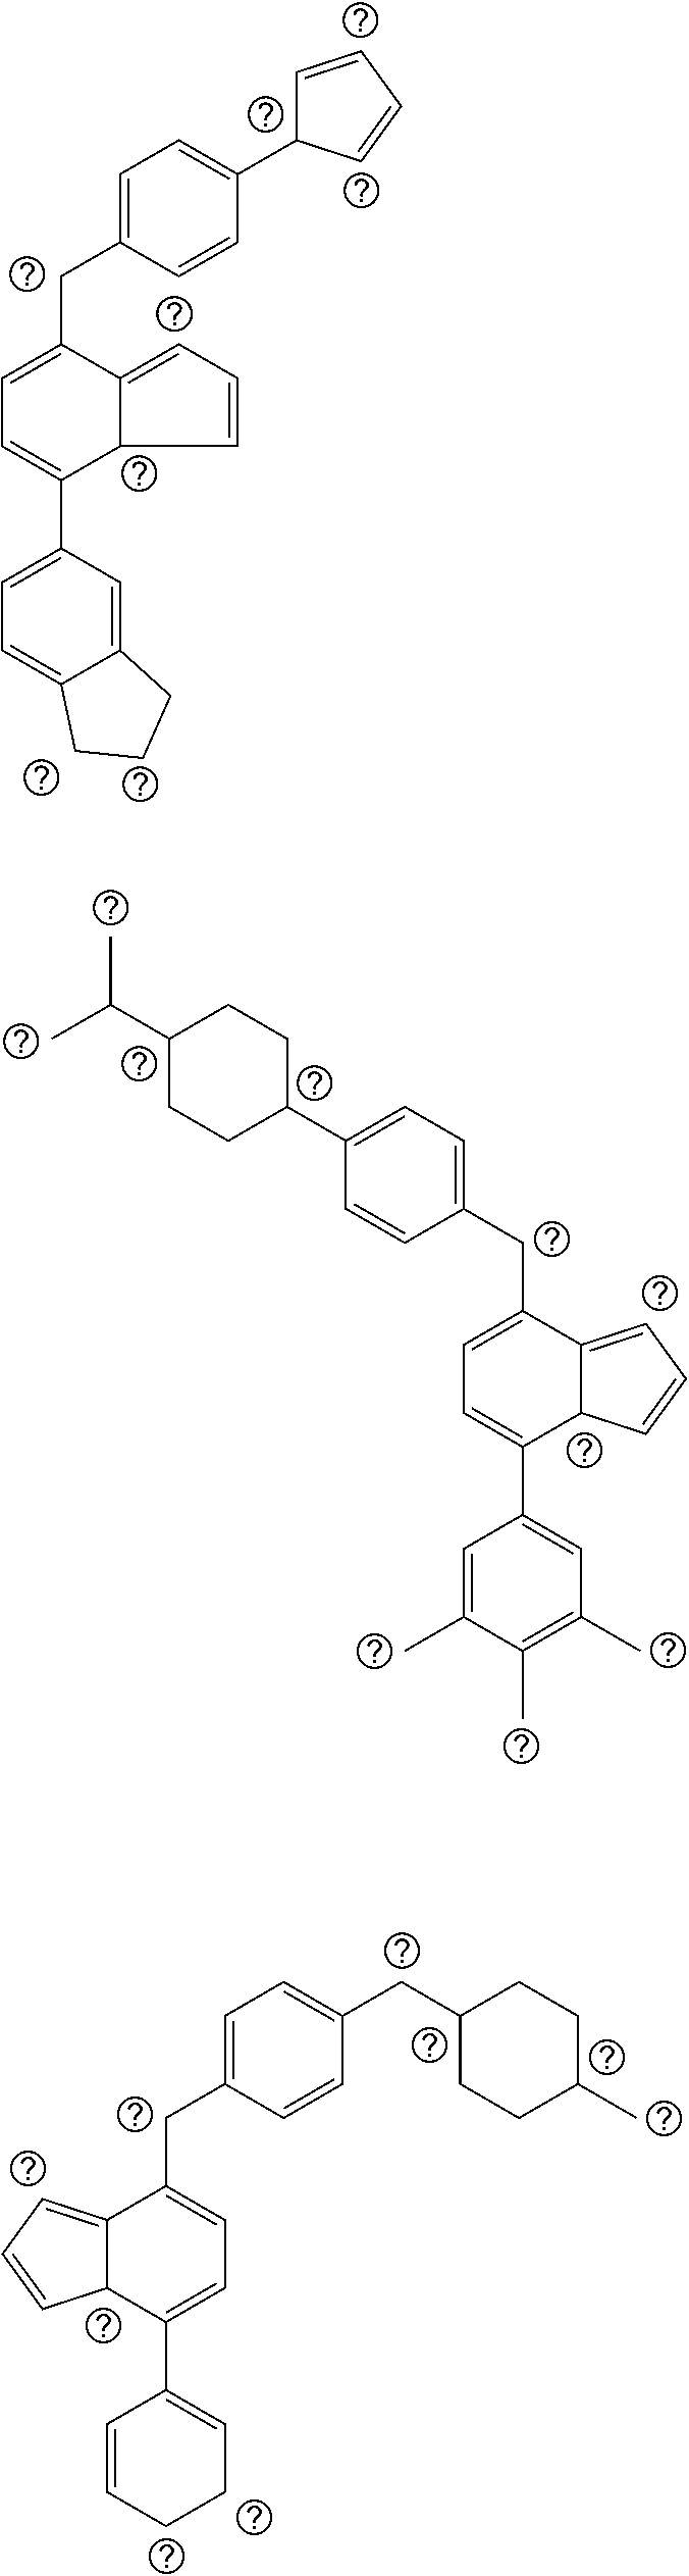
C1C(C2=CC=C(CC3=CC=C(C4=CC(C)=C(C)C(C)=C4)C4C3=CC=C4)C=C2)CCC(C(C)C)C1.C(C1CCC(C)CC1)C1=CC=C(CC2=CC=C(C3=CCCC=C3)C3C2=CC=C3)C=C1.C1=CC(CC2=CC=C(C3=CC=C4C(=C3)CCC4)C3C2=CC=C3)=CC=C1C1C=CC=C1
